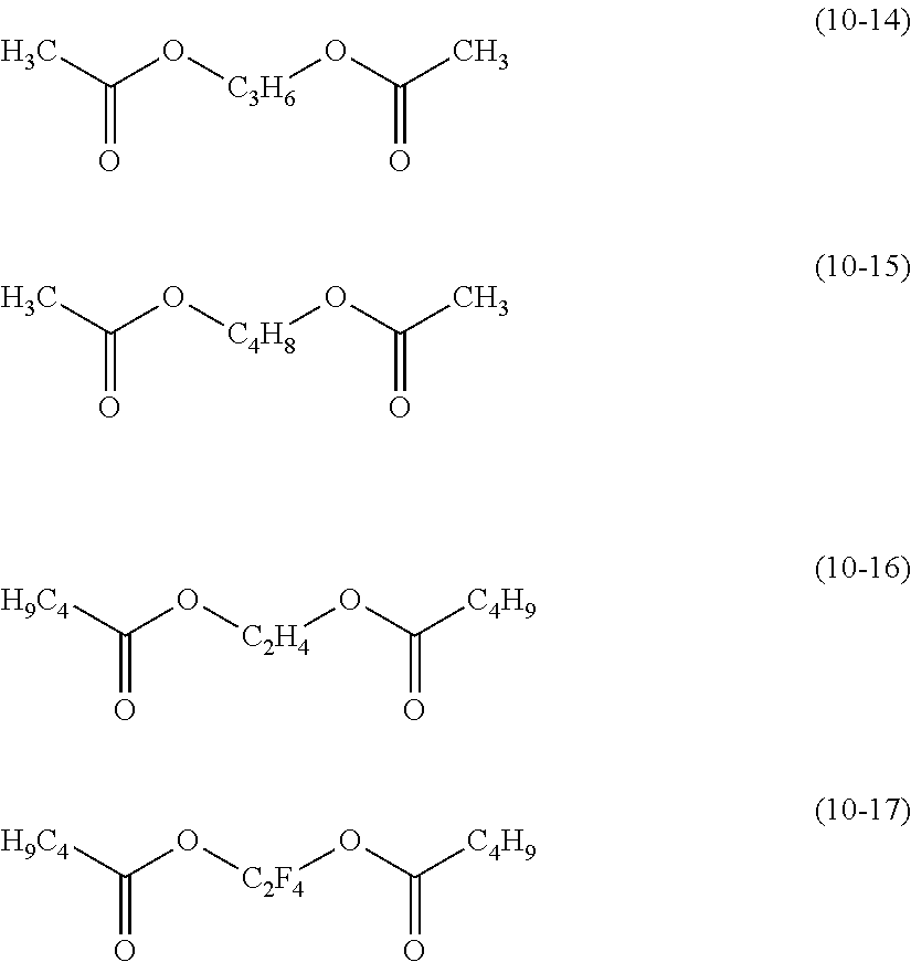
CC(O[C3H6]OC(C)=O)=O.CC(O[C4H8]OC(C)=O)=O.[H9C4]C(O[C2H4]OC([C4H9])=O)=O.[H9C4]C(O[C2F4]OC([C4H9])=O)=O
